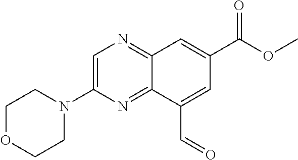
C12=NC=C(N3CCOCC3)N=C1C(C=O)=CC(C(OC)=O)=C2
